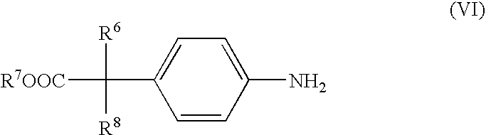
C1=C(C([R6])([R8])[R7OOC])C=CC(N)=C1
